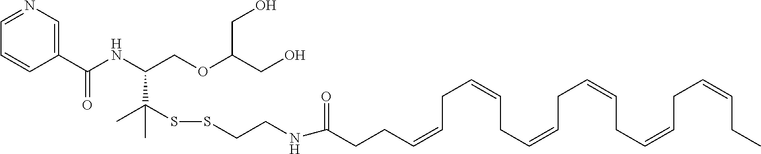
C1(C(NC(COC(CO)CO)C(C)(SSCCNC(CCC=CCC=CCC=CCC=CCC=CCC=CCC)=O)C)=O)=CN=CC=C1
